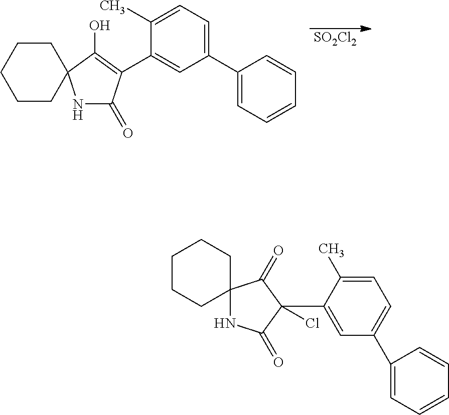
[SO2Cl2].N1C(=O)C(C2=CC(C3=CC=CC=C3)=CC=C2C)=C(O)C12CCCCC2.C12(NC(=O)C(C3=CC(C4=CC=CC=C4)=CC=C3C)(Cl)C1=O)CCCCC2
